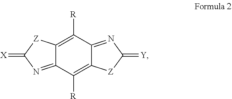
C12=C([R])C3=NC(=[Y])[Z]C3=C([R])C1=NC(=[X])[Z]2
